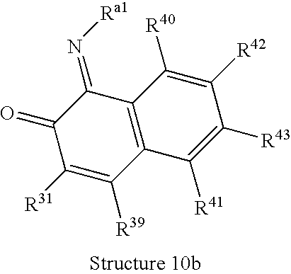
C1(=O)C([R31])=C([R39])C2=C(C1=N[Ra1])C([R40])=C([R42])C([R43])=C2[R41]
